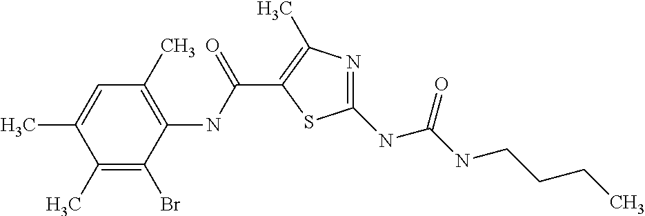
C1(C)=C(Br)C(NC(=O)C2=C(C)N=C(NC(NCCCC)=O)S2)=C(C)C=C1C
